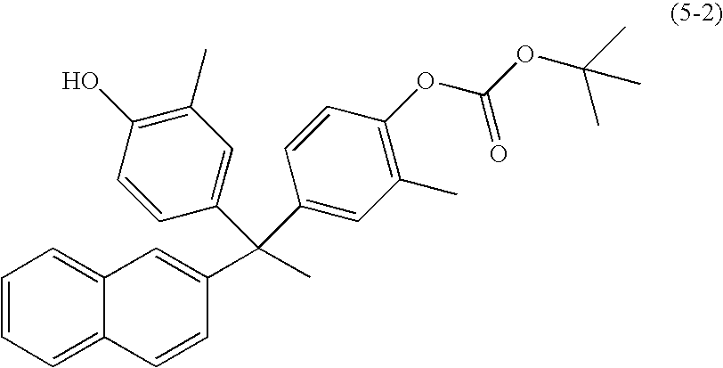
C1=CC=C2C(=C1)C=C(C(C)(C1=CC(C)=C(O)C=C1)C1=CC(C)=C(OC(=O)OC(C)(C)C)C=C1)C=C2
